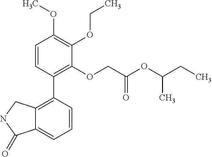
C12=C(C3=C(OCC(OC(CC)C)=O)C(OCC)=C(OC)C=C3)C=CC=C1C(=O)NC2
